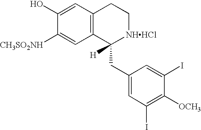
C1(O)=CC2=C(C=C1[CH3SO2NH])C(CC1=CC(I)=C([OCH3])C(I)=C1)([H])[NHHCl]CC2
